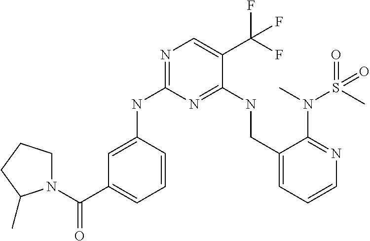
C1=CC(NC2=NC=C(C(F)(F)F)C(NCC3=CC=CN=C3N(S(C)(=O)=O)C)=N2)=CC(C(N2CCCC2C)=O)=C1
